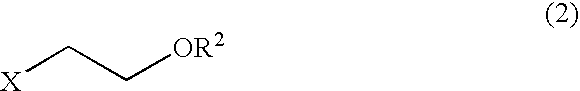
[X]CC[OR2]
